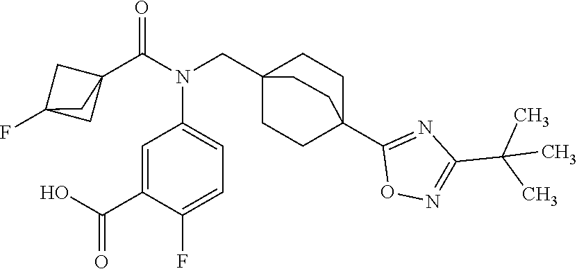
C1=C(F)C(C(O)=O)=CC(N(CC23CCC(C4=NC(C(C)(C)C)=NO4)(CC2)CC3)C(=O)C23CC(F)(C2)C3)=C1
